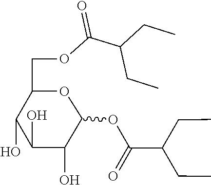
C(C(CC)CC)(=O)OC1C(O)C(O)C(O)C(COC(C(CC)CC)=O)O1
